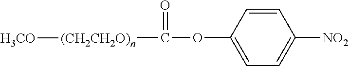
O(C(=O)[(CH2CH2O)n][H3CO])C1=CC=C([NO2])C=C1
